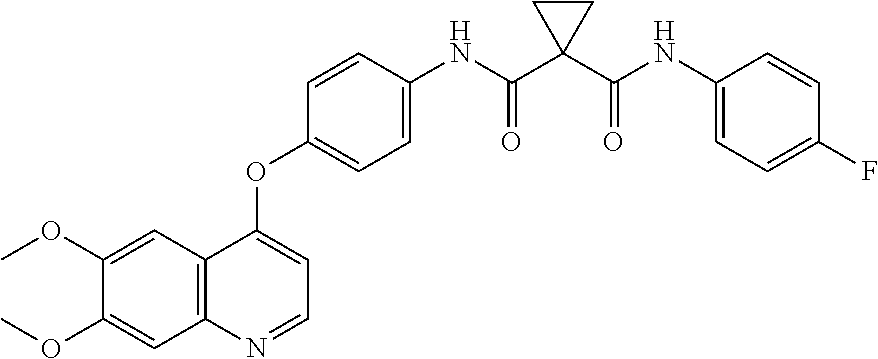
C12=C(C=C(OC)C(OC)=C1)C(OC1=CC=C(NC(=O)C3(C(NC4=CC=C(F)C=C4)=O)CC3)C=C1)=CC=N2
